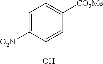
C1=C([O2N])C(O)=CC([CO2Me])=C1
